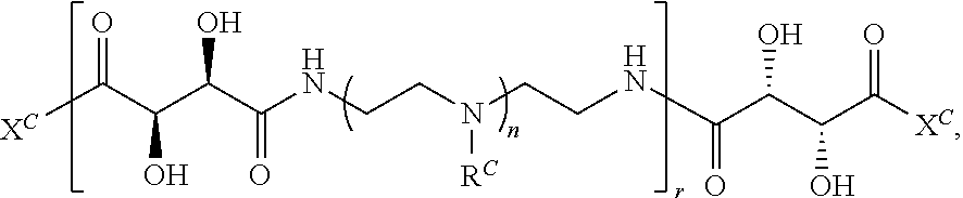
[XC]C(C(C(C(NCCN(CCNC(C(C(O)C([XC])=O)O)=O)[RC])=O)O)O)=O
